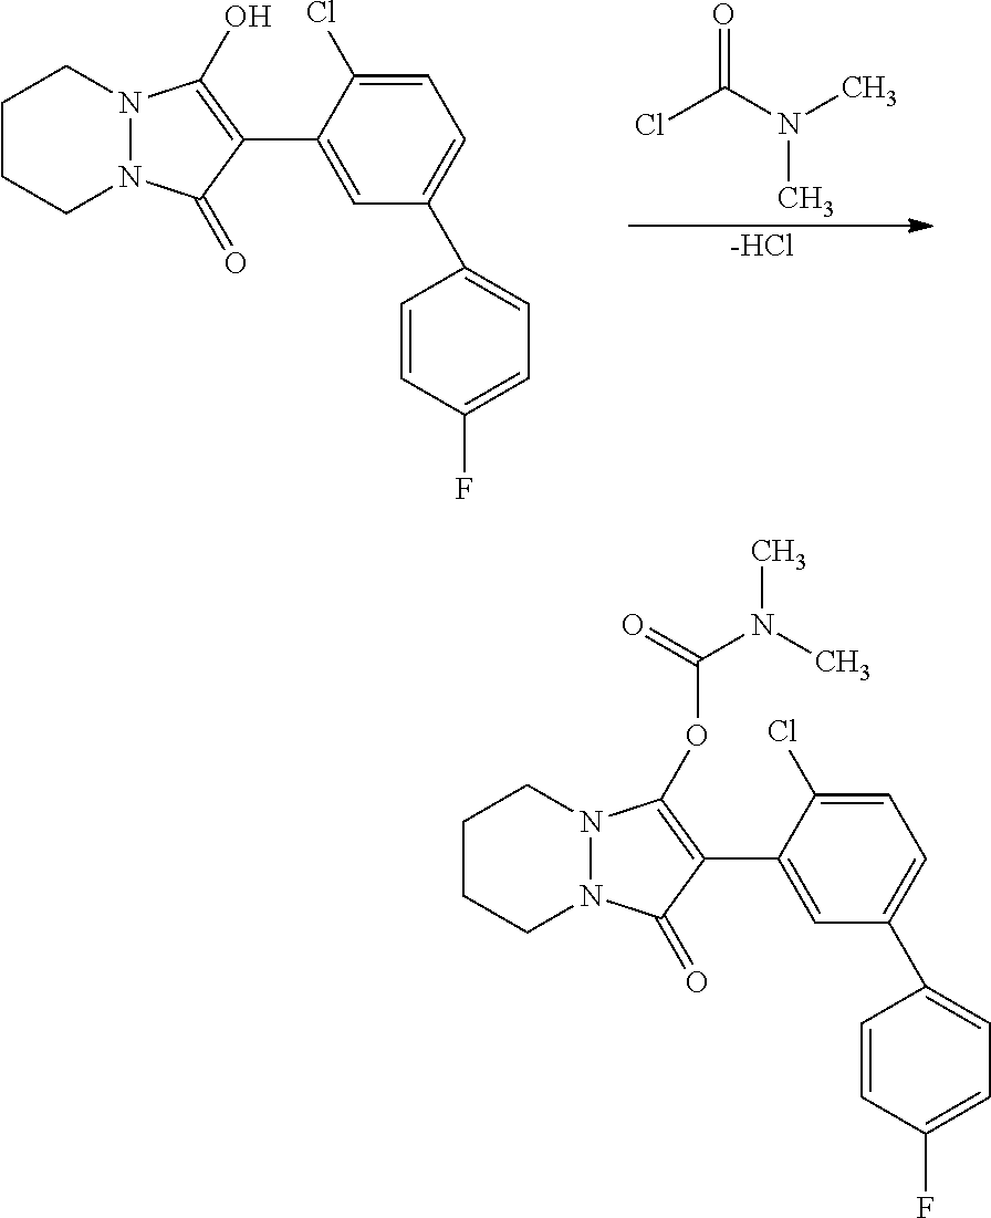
ClC(N(C)C)=O.C1CCN2N(C1)C(O)=C(C1=CC(C3=CC=C(F)C=C3)=CC=C1Cl)C2=O.[-HCl].C1CCN2N(C1)C(OC(N(C)C)=O)=C(C1=CC(C3=CC=C(F)C=C3)=CC=C1Cl)C2=O
